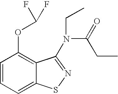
C1=CC=C2C(=C1OC(F)F)C(N(CC)C(=O)CC)=NS2
